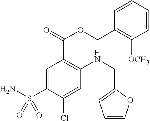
C1=C(S(N)(=O)=O)C(Cl)=CC(NCC2=CC=CO2)=C1C(=O)OCC1=C([OCH3])C=CC=C1
